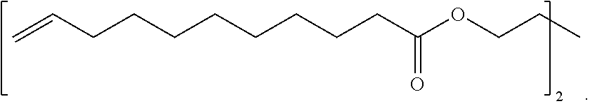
C=CCCCCCCCCC(OCCC)=O
